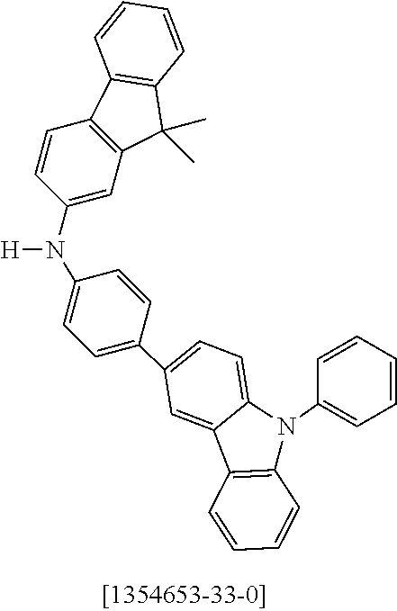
C1(N([H])C2=CC=C(C3=CC=C4C(=C3)C3=C(N4C4=CC=CC=C4)C=CC=C3)C=C2)=CC2=C(C=C1)C1=C(C2(C)C)C=CC=C1
